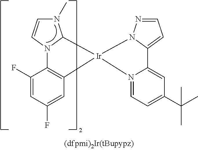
C1(F)=CC(F)=CC2=C1N1C(N(C)C=C1)[Ir]21N2=CC=C(C(C)(C)C)C=C2C2=CC=NN21
